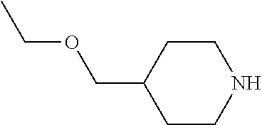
C1CNCCC1COCC
